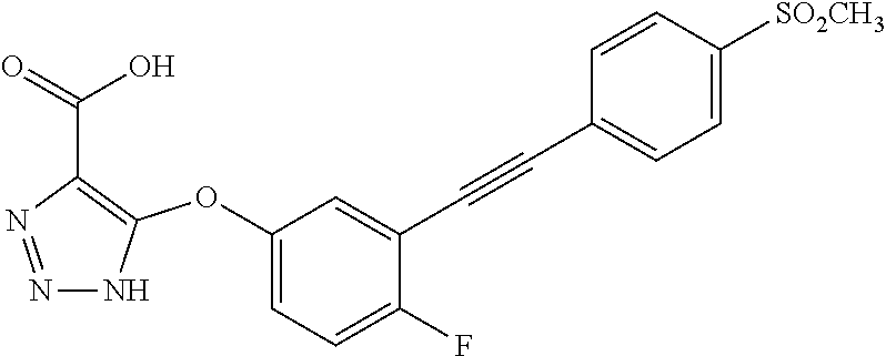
N1=NC(C(=O)O)=C(OC2=CC=C(F)C(C#CC3=CC=C([SO2CH3])C=C3)=C2)N1
